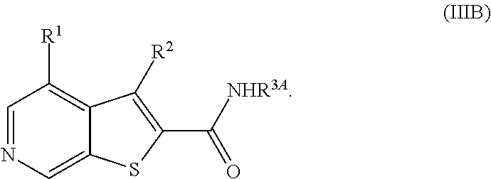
C1=NC=C2C(=C1[R1])C([R2])=C(C([NHR3A])=O)S2
